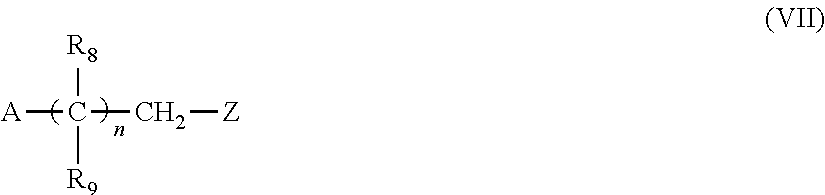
[A]C(C[Z])([R8])[R9]
